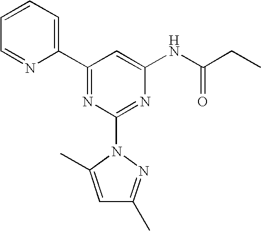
C1(C2=NC(N3C(C)=CC(C)=N3)=NC(NC(CC)=O)=C2)=CC=CC=N1
